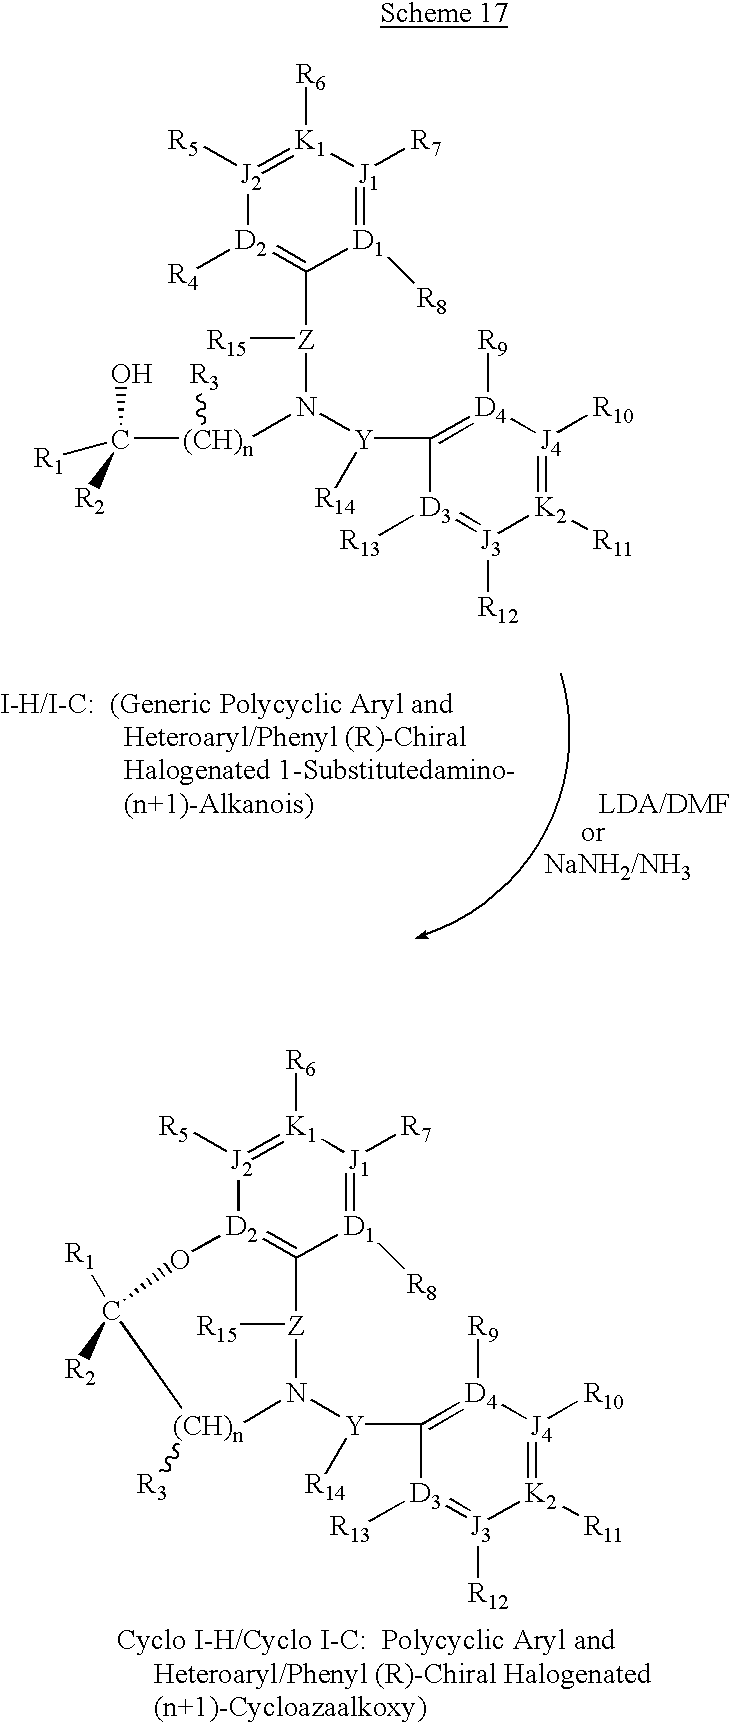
[J2]1([R5])=[K1]([R6])[J1]([R7])=[D1]([R8])C2=[D2]1OC([R1])([R2])[(CH)n]([R3])N([Y]([R14])C1=[D4]([R9])[J4]([R10])=[K2]([R11])[J3]([R12])=[D3]1[R13])[Z]2[R15].[J2]1([R5])=[K1]([R6])[J1]([R7])=[D1]([R8])C([Z](N([(CH)n]([R3])C(O)([R1])[R2])[Y]([R14])C2=[D4]([R9])[J4]([R10])=[K2]([R11])[J3]([R12])=[D3]2[R13])[R15])=[D2]1[R4]
